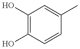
C1(O)=C(O)C=CC(C)=C1
